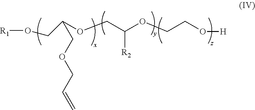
[R1]OCC(COCC=C)OCC([R2])OCCO[H]
